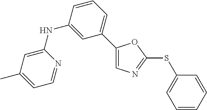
C1=C(C)C=C(NC2=CC(C3=CN=C(SC4=CC=CC=C4)O3)=CC=C2)N=C1
